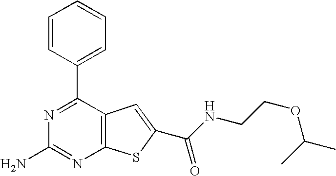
N1=C(C2=CC=CC=C2)C2=C(N=C1N)SC(C(NCCOC(C)C)=O)=C2
